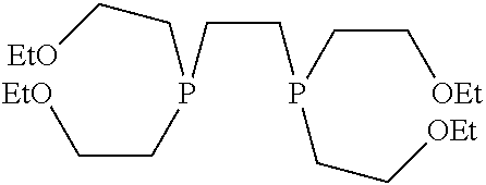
P(CCP(CC[OEt])CC[OEt])(CC[EtO])CC[EtO]
